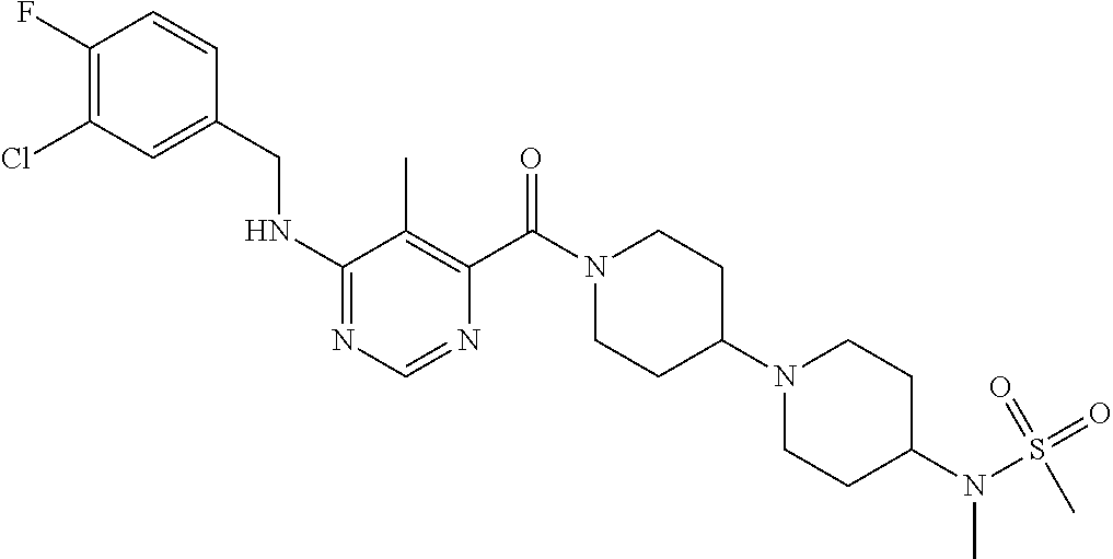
C1(NCC2=CC(Cl)=C(F)C=C2)=NC=NC(C(N2CCC(N3CCC(N(S(=O)(=O)C)C)CC3)CC2)=O)=C1C
